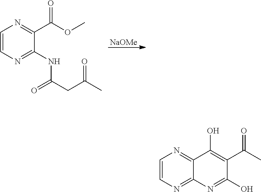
C1=CN=C(NC(=O)CC(C)=O)C(C(OC)=O)=N1.[NaOMe].C1=CN=C2C(=N1)C(O)=C(C(C)=O)C(O)=N2
